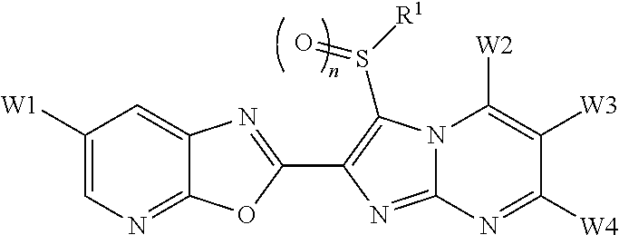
C12=NC=C([W1])C=C1N=C(C1=C(S([R1])=O)N3C(=N1)N=C([W4])C([W3])=C3[W2])O2
